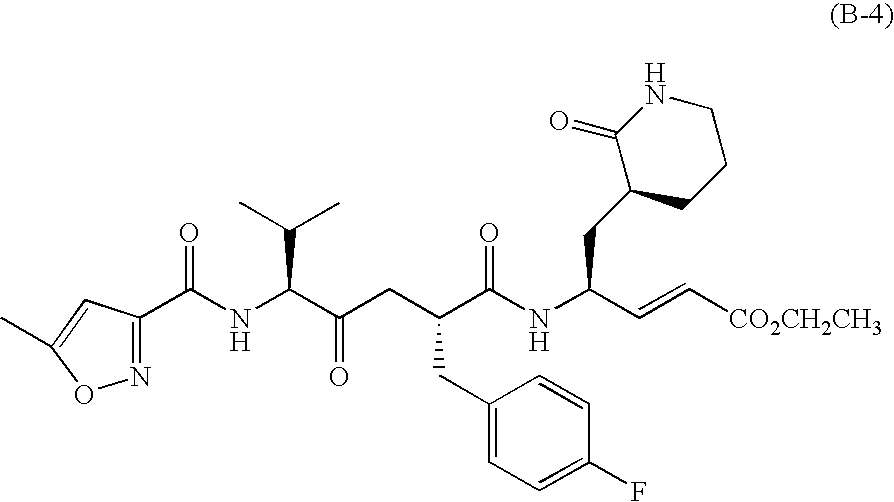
C(NC(C(=O)CC(C(NC(C=C[CO2CH2CH3])CC1CCCNC1=O)=O)CC1=CC=C(F)C=C1)C(C)C)(=O)C1=NOC(C)=C1
